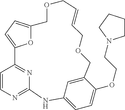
C1=CN=C2N=C1C1=CC=C(O1)COCC=CCOCC1=CC(=CC=C1OCCN1CCCC1)N2
